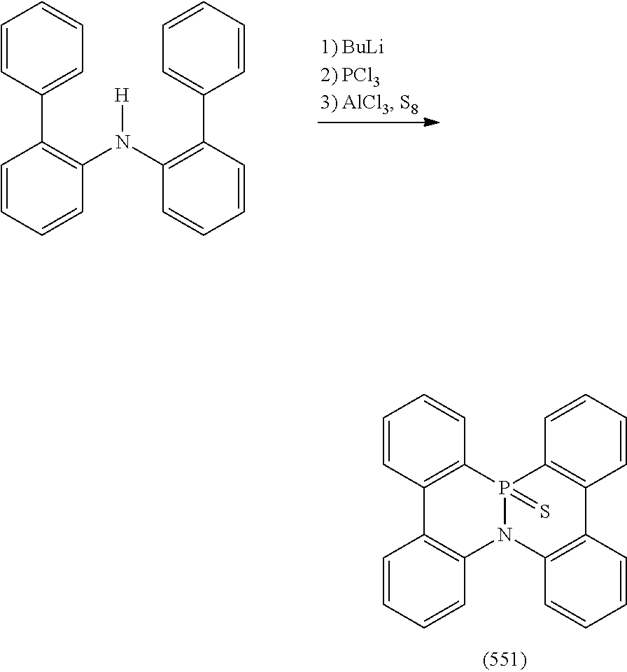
C1=CC2=C(C=C1)P1(=S)N(C3=C2C=CC=C3)C2=C(C=CC=C2)C2=C1C=CC=C2.C1=CC(C2=C(N(C3=C(C4=CC=CC=C4)C=CC=C3)[H])C=CC=C2)=CC=C1
